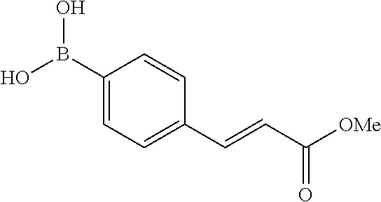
C1(B(O)O)=CC=C(C=CC([OMe])=O)C=C1
